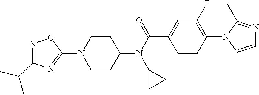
C1(N2CCC(N(C(=O)C3=CC(F)=C(N4C=CN=C4C)C=C3)C3CC3)CC2)=NC(C(C)C)=NO1
